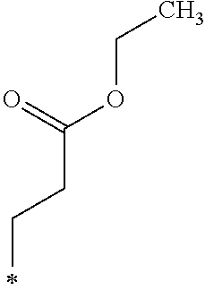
C(C)CC(=O)OCC
